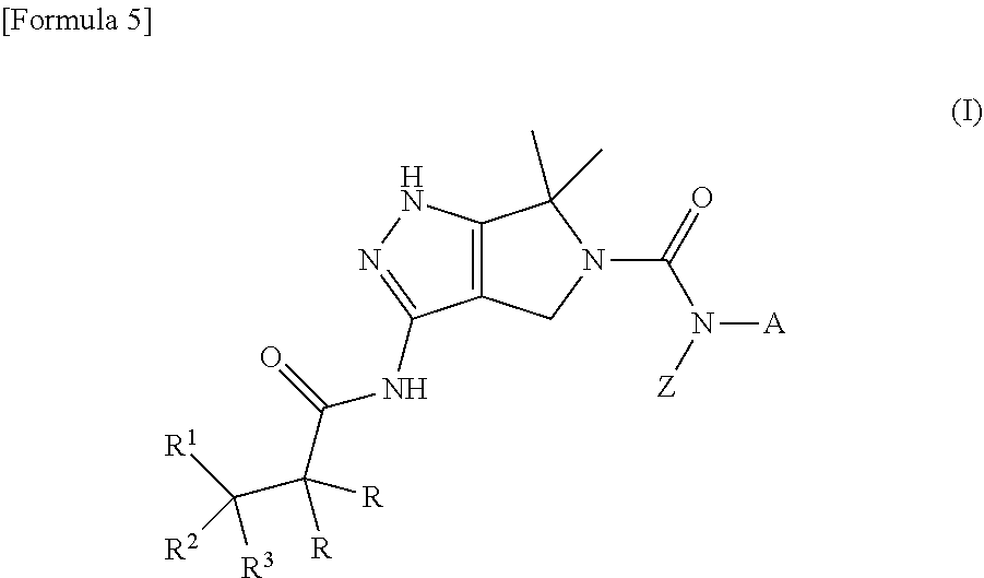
C12=C(NN=C1NC(C(C([R1])([R2])[R3])([R])[R])=O)C(C)(C)N(C(=O)N([Z])[A])C2
